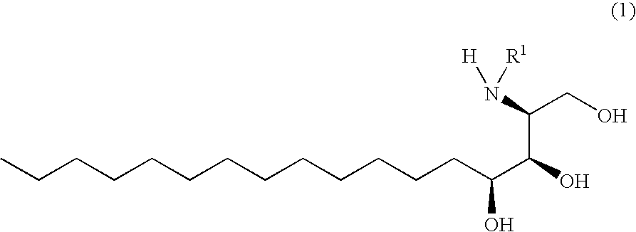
CCCCCCCCCCCCCC(C(C(N([H])[R1])CO)O)O
